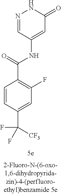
N1=CC(NC(C2=C(F)C=C(C(F)([CF3])F)C=C2)=O)=CC(=O)N1
